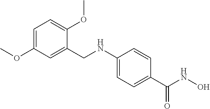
C1=C(OC)C=C(CNC2=CC=C(C(NO)=O)C=C2)C(OC)=C1
